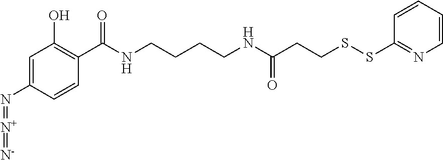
C1=C(N=[N+]=[N-])C=CC(C(NCCCCNC(CCSSC2=NC=CC=C2)=O)=O)=C1O
